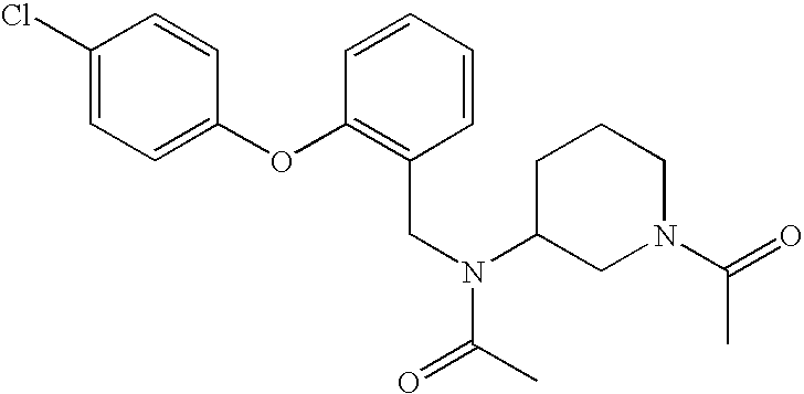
C1(Cl)=CC=C(OC2=C(CN(C(=O)C)C3CN(C(C)=O)CCC3)C=CC=C2)C=C1
